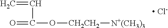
C=CC(=O)O[CH2CH2][N+(CH3)3].[ Cl-]
